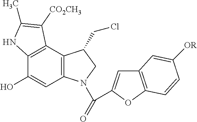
C12=C(C3=C(C(O)=C1)NC(C)=C3[CO2CH3])C(CCl)CN2C(=O)C1=CC2=C(O1)C=CC([OR])=C2
